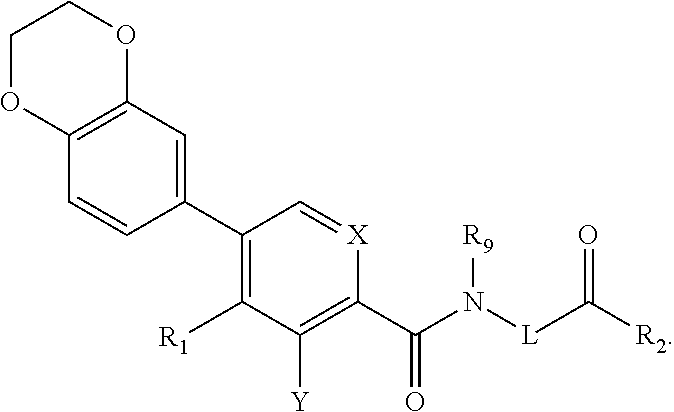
C1(C2=CC3=C(C=C2)OCCO3)=C([R1])C([Y])=C(C(N([L]C([R2])=O)[R9])=O)[X]=C1
